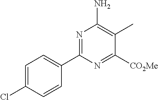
C1=C(Cl)C=CC(C2=NC(N)=C(C)C([CO2Me])=N2)=C1
